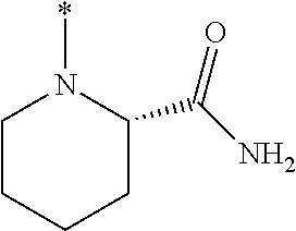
C1CCCC(C(N)=O)N1*
